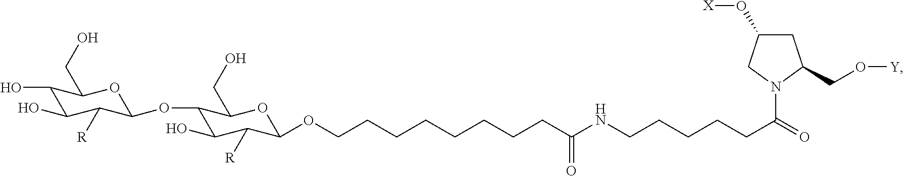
C1(O)C(O)C([R])C(OC2C(O)C([R])C(OCCCCCCCCC(NCCCCCC(=O)N3CC(O[X])CC3CO[Y])=O)OC2CO)OC1CO
